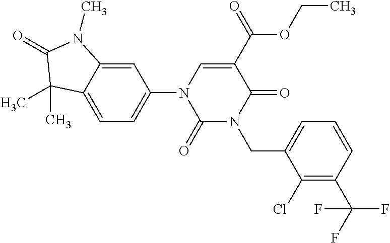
C1(Cl)=C(C(F)(F)F)C=CC=C1CN1C(=O)C(C(=O)OCC)=CN(C2=CC=C3C(=C2)N(C)C(=O)C3(C)C)C1=O
